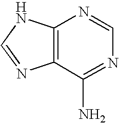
C12=C(NC=N1)N=CN=C2N
